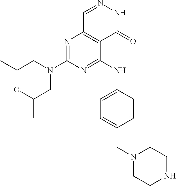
C1(C)OC(C)CN(C2=NC3=C(C(NC4=CC=C(CN5CCNCC5)C=C4)=N2)C(=O)NN=C3)C1
